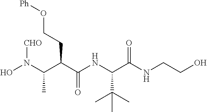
ON(C(C(C(NC(C(NCCO)=O)C(C)(C)C)=O)CCO[Ph])C)[CHO]
